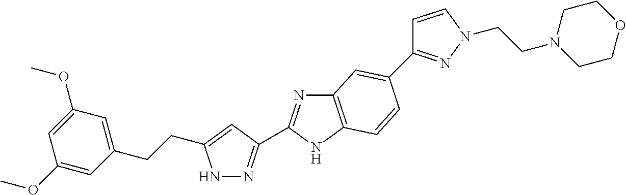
N1N=C(C2=NC3=C(N2)C=CC(C2=NN(CCN4CCOCC4)C=C2)=C3)C=C1CCC1=CC(OC)=CC(OC)=C1
